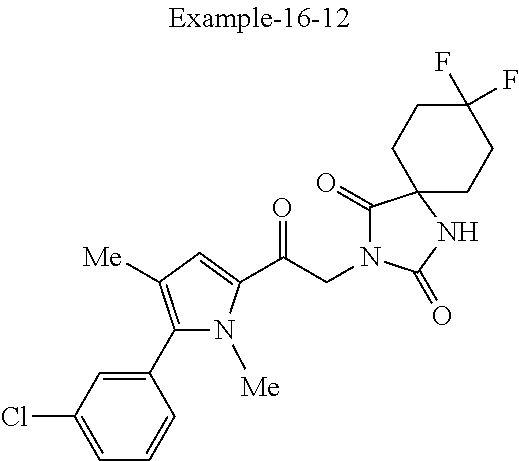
C1=C(Cl)C=C(C2=C([Me])C=C(C(CN3C(=O)C4(NC3=O)CCC(F)(F)CC4)=O)N2[Me])C=C1
